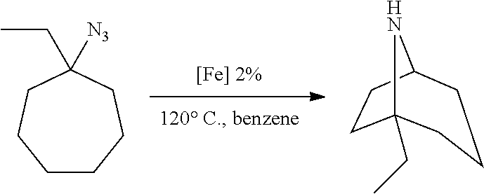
C12(CC)CCC(N1)CCC2.C1CCCC([N3])(CC)CC1
